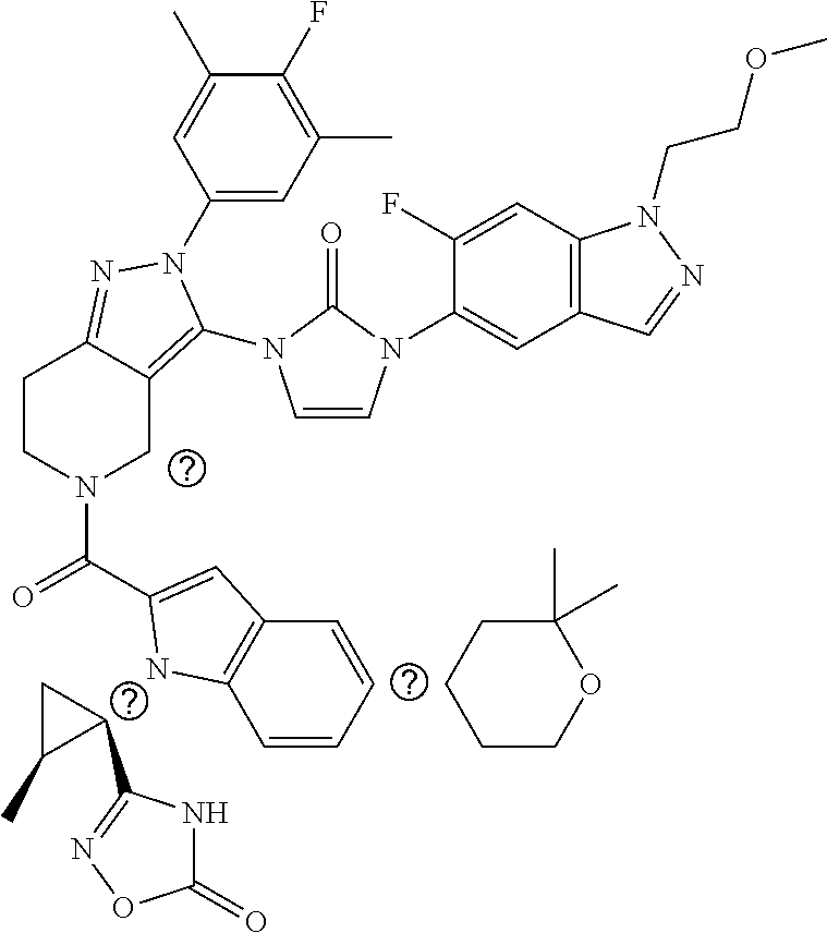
C1COC(C)(C)CC1.C1(C2=NOC(=O)N2)CC1C.C1(N2C(N3C=CN(C4=CC5=C(C=C4F)N(CCOC)N=C5)C3=O)=C3CN(C(=O)C4=CC5=C(C=CC=C5)N4)CCC3=N2)=CC(C)=C(F)C(C)=C1
